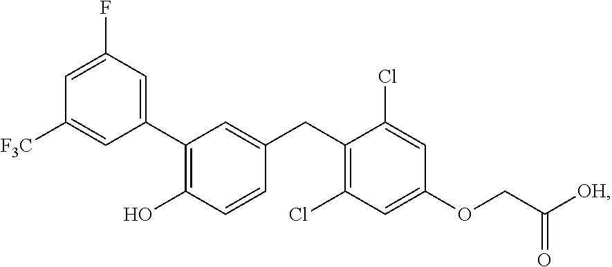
C1(C2=C(O)C=CC(CC3=C(Cl)C=C(OCC([OH])=O)C=C3Cl)=C2)=CC(F)=CC([F3C])=C1
